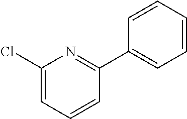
C1(Cl)=CC=CC(C2=CC=CC=C2)=N1
